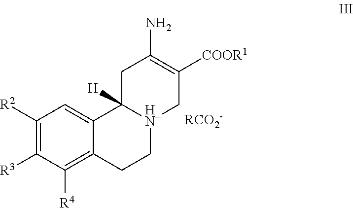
C1([R2])=C([R3])C([R4])=C2C(=C1)C1([H])[HN+](CC2)CC([COOR1])=C(N)C1.[RCO2-]
